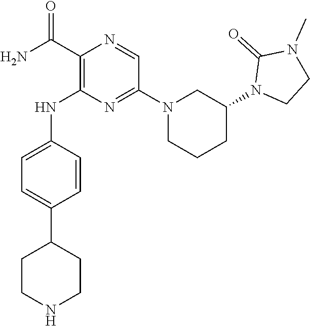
C1(C(N)=O)=C(NC2=CC=C(C3CCNCC3)C=C2)N=C(N2CCCC(N3CCN(C)C3=O)C2)C=N1
